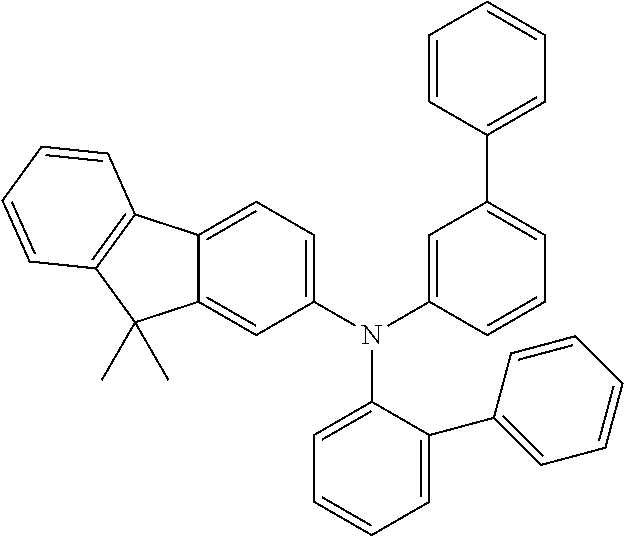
N(C1=CC(C2=CC=CC=C2)=CC=C1)(C1=CC=C2C(=C1)C(C)(C)C1=C2C=CC=C1)C1=CC=CC=C1C1=CC=CC=C1
